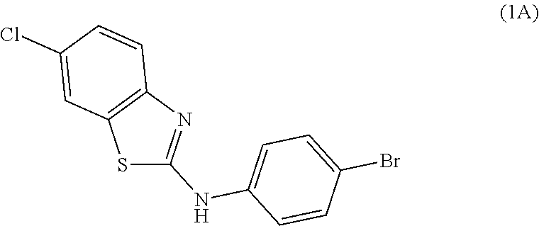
C1(Br)=CC=C(NC2=NC3=C(S2)C=C(Cl)C=C3)C=C1
